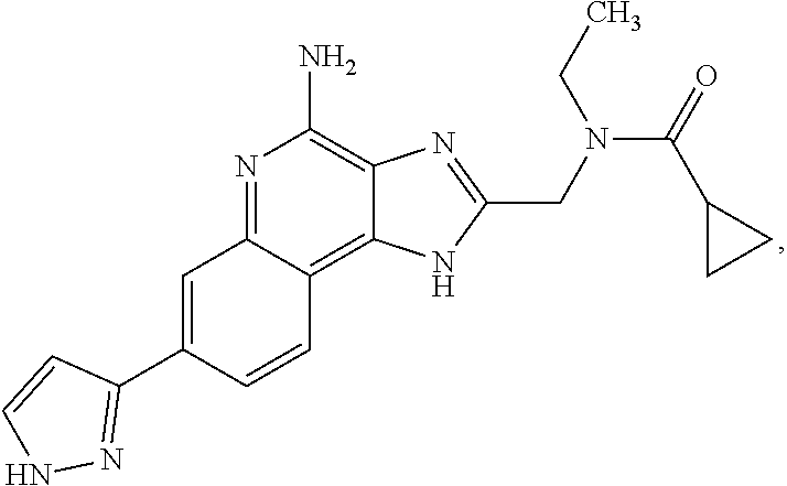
N1=C2C(=C3C(=C1N)N=C(CN(C(=O)C1CC1)CC)N3)C=CC(C1=NNC=C1)=C2
